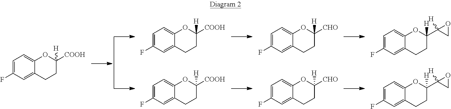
C1=C(F)C=C2C(=C1)OC(C1([H])CO1)([H])CC2.C1=C(F)C=C2C(=C1)OC(C1([H])CO1)([H])CC2.C1=C(F)C=C2C(=C1)OC([CHO])([H])CC2.C1=C(F)C=C2C(=C1)OC([CHO])([H])CC2.C1=C(F)C=C2C(=C1)OC([COOH])([H])CC2.C1=C(F)C=C2C(=C1)OC([COOH])([H])CC2.C1=C(F)C=C2C(=C1)OC([COOH])([H])CC2
